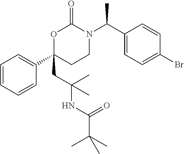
C1=CC=CC(C2(CC(NC(C(C)(C)C)=O)(C)C)CCN(C(C3=CC=C(Br)C=C3)C)C(=O)O2)=C1
